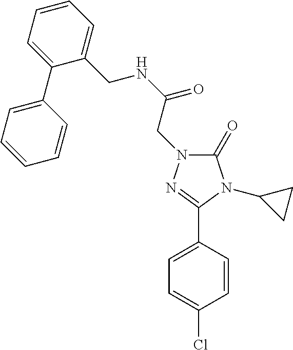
C1=C(C2=NN(CC(=O)NCC3=CC=CC=C3C3=CC=CC=C3)C(=O)N2C2CC2)C=CC(Cl)=C1
